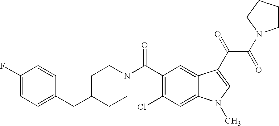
C1(F)=CC=C(CC2CCN(C(C3=C(Cl)C=C4C(=C3)C(C(C(=O)N3CCCC3)=O)=CN4C)=O)CC2)C=C1
